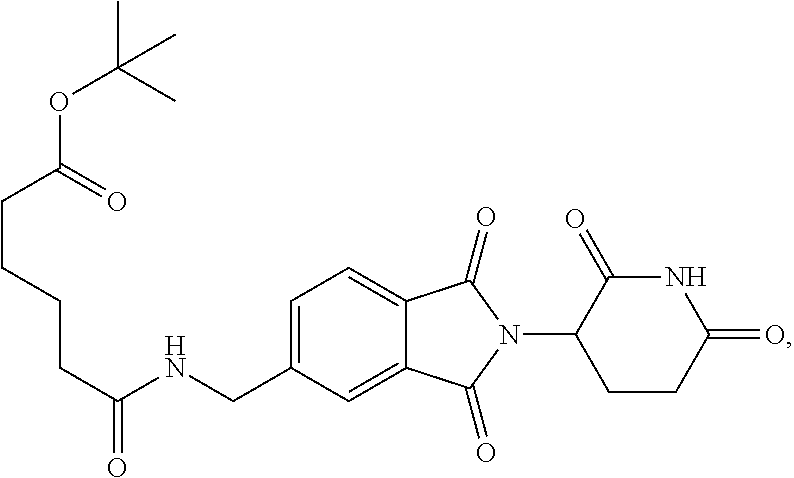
C1=C(CNC(CCCCC(=O)OC(C)(C)C)=O)C=C2C(=C1)C(=O)N(C1CCC(=O)NC1=O)C2=O
